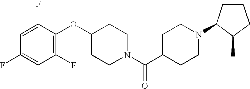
C1(OC2=C(F)C=C(F)C=C2F)CCN(C(C2CCN(C3CCCC3C)CC2)=O)CC1
